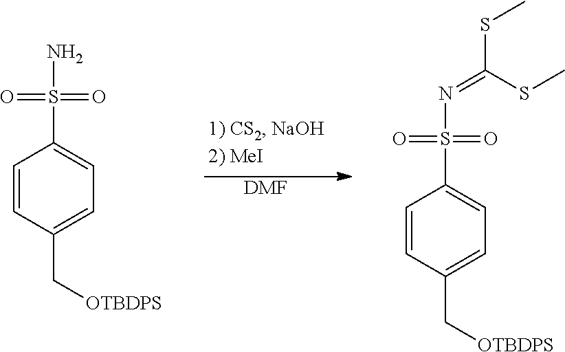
[DMF].C1=CC(C[OTBDPS])=CC=C1S(N)(=O)=O.C1=CC(C[OTBDPS])=CC=C1S(N=C(SC)SC)(=O)=O
